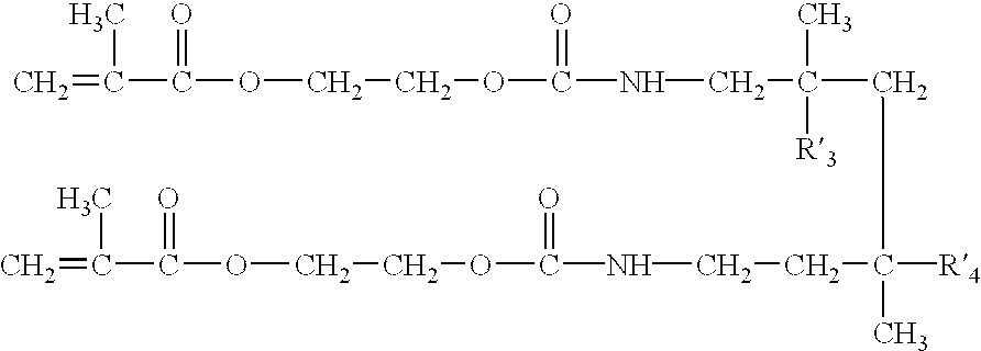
C=C(C(OCCOC(NCC(CC(CCNC(OCCOC(C(=C)C)=O)=O)([R4])C)(C)[R3])=O)=O)C
